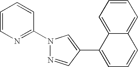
N1(C2=NC=CC=C2)N=CC(C2=CC=CC3=CC=CC=C23)=C1
